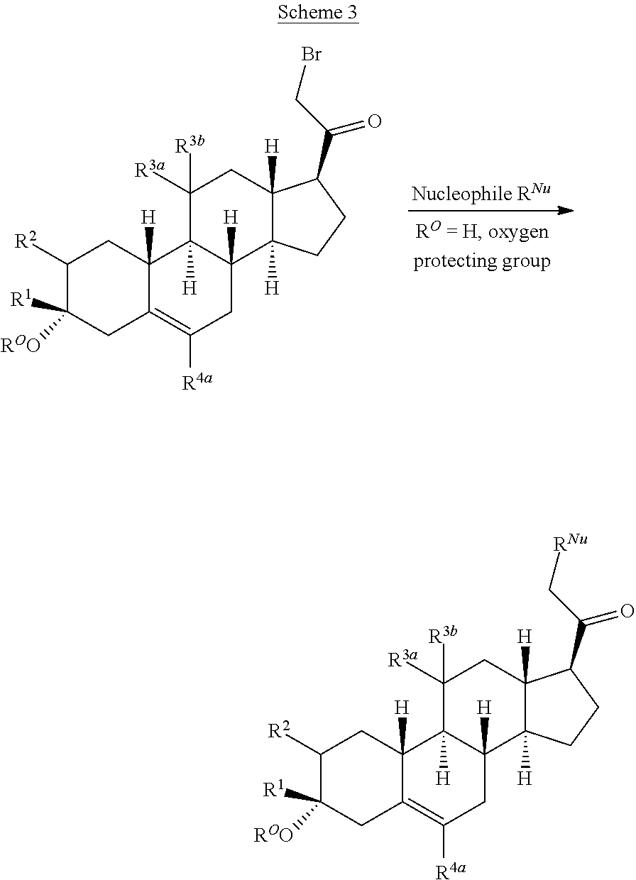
C1([R2])C([ROO])([R1])CC2=C([R4a])CC3([H])C([H])(C2([H])C1)C([R3b])([R3a])CC1([H])C3([H])CCC1C(C[RNu])=O.C1([R2])C([ROO])([R1])CC2=C([R4a])CC3([H])C([H])(C2([H])C1)C([R3b])([R3a])CC1([H])C3([H])CCC1C(CBr)=O
